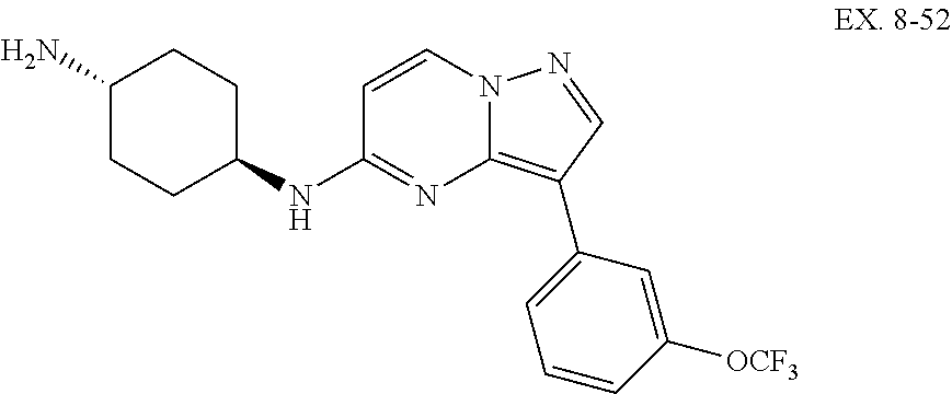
N(C1=NC2=C(C3=CC=CC([OCF3])=C3)C=NN2C=C1)C1CCC(N)CC1
